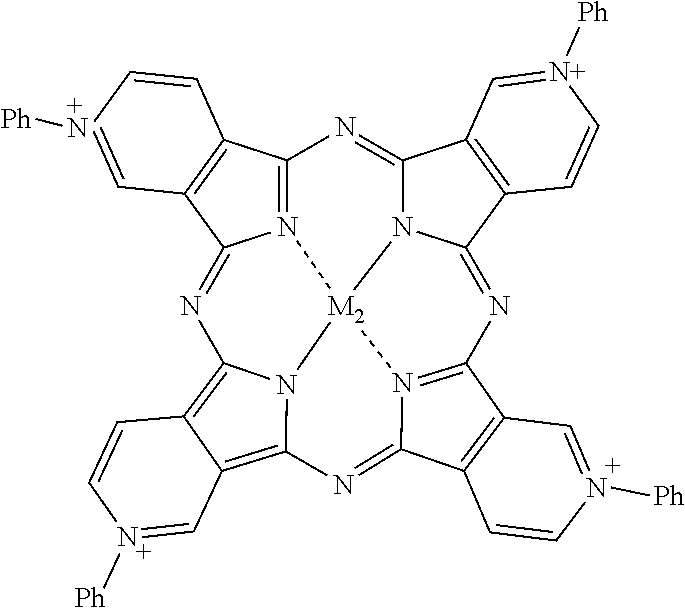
N12=C3C4=C(C1=NC1=C5C(=C6N1[M2]21N2C(=N3)C3=C(C2=NC2=N1C(=N6)C1=C2C=N([Ph])C=C1)C=C[N+]([Ph])=C3)C=N([Ph])C=C5)C=[+N]([Ph])C=C4
